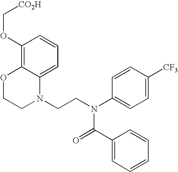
C1=C2C(=C(OC[CO2H])C=C1)OCCN2CCN(C1=CC=C([CF3])C=C1)C(=O)C1=CC=CC=C1
